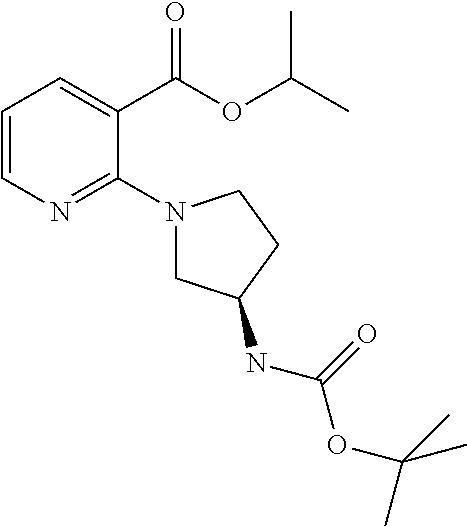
C1=CN=C(N2CC(NC(OC(C)(C)C)=O)CC2)C(C(OC(C)C)=O)=C1
